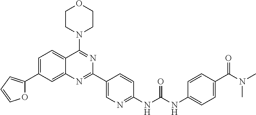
C1=C(C2=CC=CO2)C=C2C(=C1)C(N1CCOCC1)=NC(C1=CN=C(NC(NC3=CC=C(C(N(C)C)=O)C=C3)=O)C=C1)=N2
